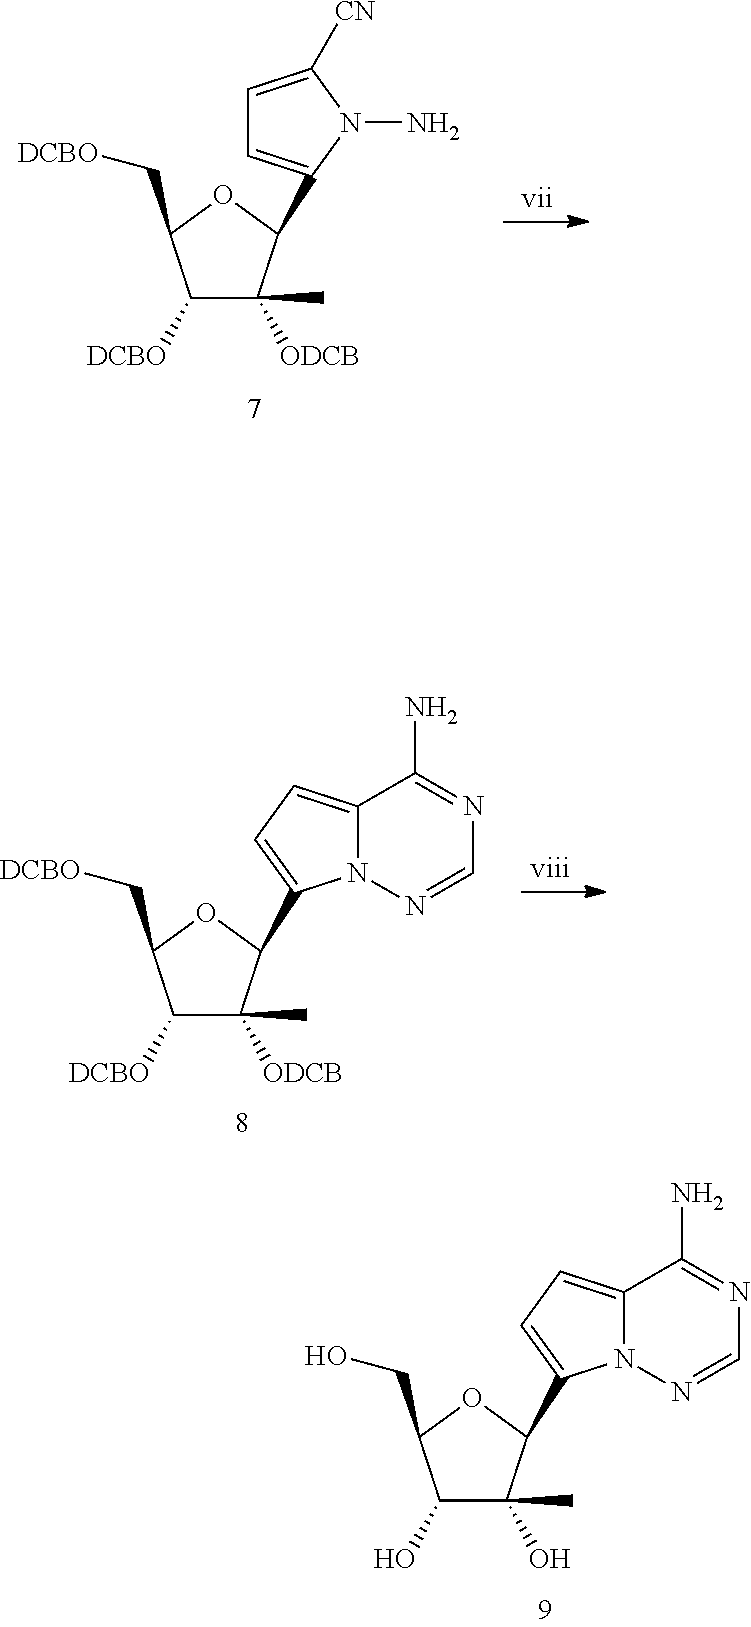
C1(O)C(O)(C)C(C2=CC=C3N2N=CN=C3N)OC1CO.C1([DCBO])C([ODCB])(C)C(C2=CC=C3N2N=CN=C3N)OC1C[DCBO].C1([DCBO])C([ODCB])(C)C(C2=CC=C([CN])N2N)OC1C[DCBO]
